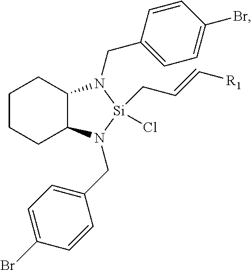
C1CCC2C(C1)N(CC1=CC=C(Br)C=C1)[Si](CC=C[R1])(Cl)N2CC1=CC=C(Br)C=C1
